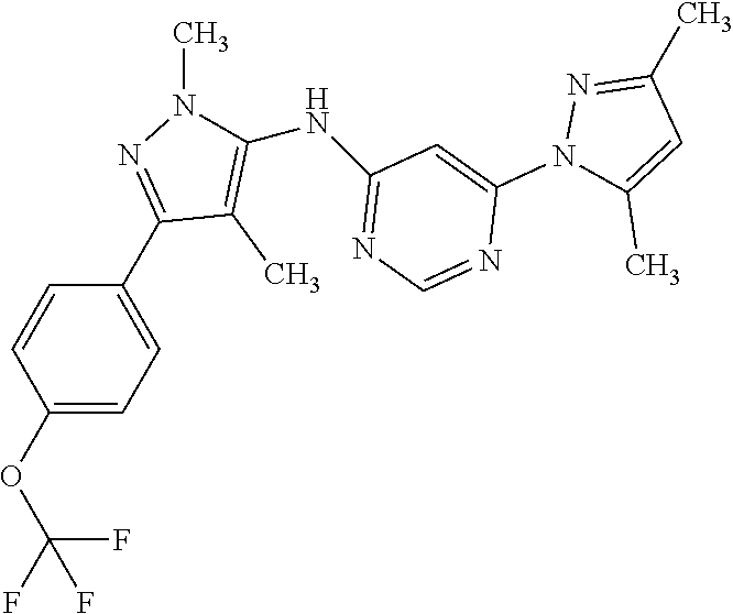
N(C1=C(C)C(C2=CC=C(OC(F)(F)F)C=C2)=NN1C)C1=NC=NC(N2C(C)=CC(C)=N2)=C1
